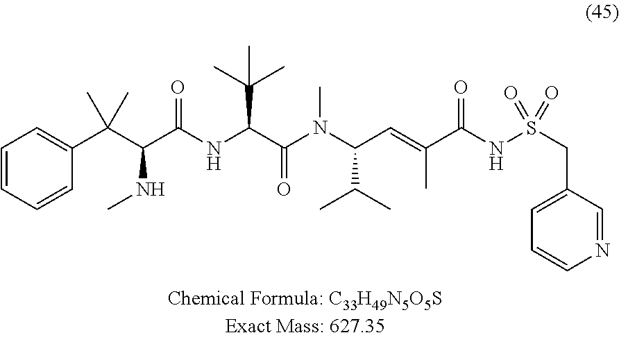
C1=CC=C(C(C(C(NC(C(N(C(C=C(C(NS(CC2=CC=CN=C2)(=O)=O)=O)C)C(C)C)C)=O)C(C)(C)C)=O)NC)(C)C)C=C1
